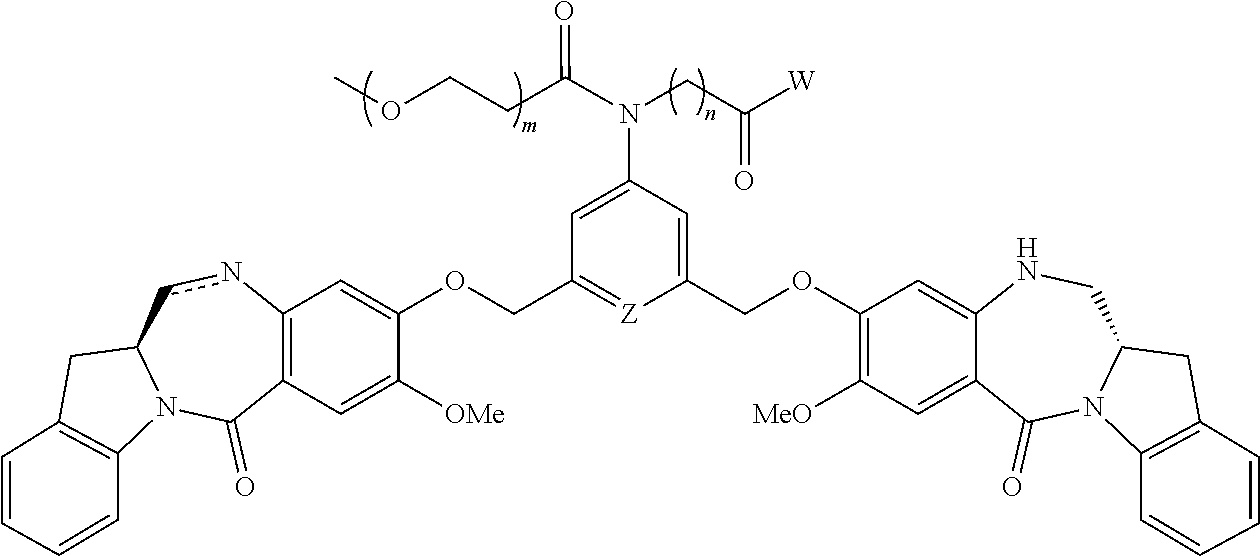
O(CCC(N(CC([W])=O)C1=CC(COC2=CC3=C(C=C2[OMe])C(=O)N2C(cn3)CC3=C2C=CC=C3)=[Z]C(COC2=C([MeO])C=C3C(=C2)NCC2N(C3=O)C3=C(C2)C=CC=C3)=C1)=O)C
